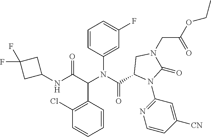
N(C(C(N(C(=O)C1N(C2=NC=CC([CN])=C2)C(=O)N(CC(OCC)=O)C1)C1=CC(F)=CC=C1)C1=C(Cl)C=CC=C1)=O)C1CC(F)(F)C1
